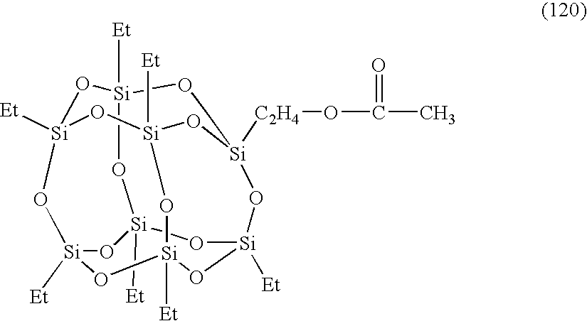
O1[Si]2([Et])O[Si]3([Et])O[Si]4([C2H4]OC(=O)C)CO[Si]1([Et])O[Si]1([Et])O[Si]([Et])(O2)O[Si]([Et])(O[Si]([Et])(O1)O4)O3
